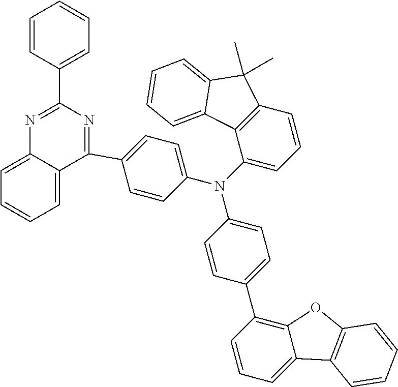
C1=CC(N(C2=CC=CC3=C2C2=CC=CC=C2C3(C)C)C2=CC=C(C3=C4C(=CC=C3)C3=C(O4)C=CC=C3)C=C2)=CC=C1C1=NC(C2=CC=CC=C2)=NC2=CC=CC=C12
